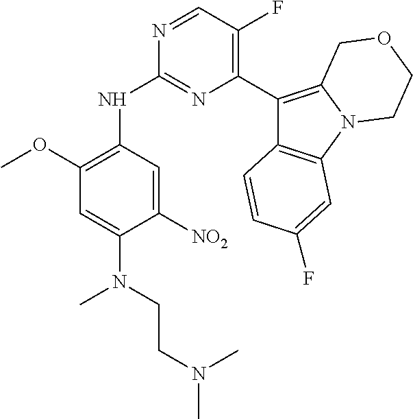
C1(C2=C(F)C=NC(NC3=C(OC)C=C(N(CCN(C)C)C)C([NO2])=C3)=N2)=C2N(C3=C1C=CC(F)=C3)CCOC2
